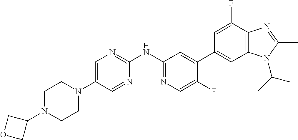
C1(N2CCN(C3COC3)CC2)=CN=C(NC2=NC=C(F)C(C3=CC4=C(C(F)=C3)N=C(C)N4C(C)C)=C2)N=C1
